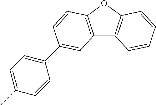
C12=C(OC3=C1C=CC=C3)C=CC(C1=CC=C(C)C=C1)=C2
